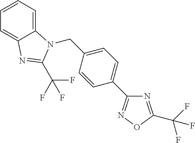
C12=CC=CC=C1N=C(C(F)(F)F)N2CC1=CC=C(C2=NOC(C(F)(F)F)=N2)C=C1
